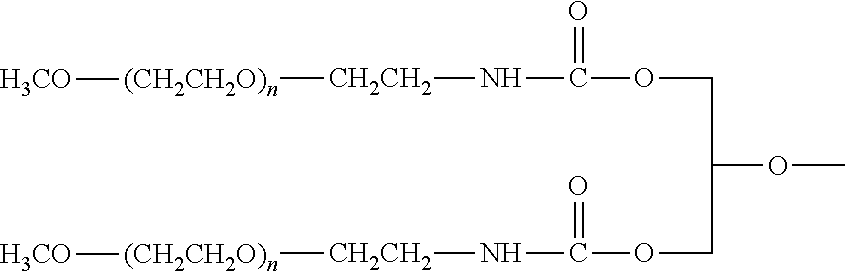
COC(COC(N[CH2CH2][(CH2CH2O)n][H3CO])=O)COC(N[CH2CH2][(CH2CH2O)n][H3CO])=O
